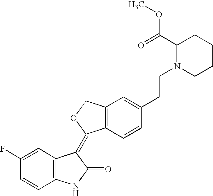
C12=C(C=CC(CCN3CCCCC3C(OC)=O)=C1)C(=C1C3=C(NC1=O)C=CC(F)=C3)OC2
